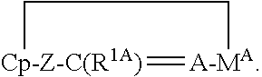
[Cp-Z-C(R1A)]1=[A-MA]CC1
